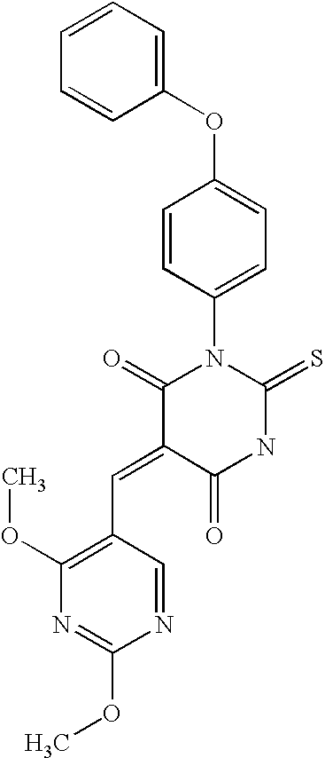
C1(OC2=CC=C(N3C(=O)C(=CC4=C(OC)N=C(OC)N=C4)C(=O)NC3=S)C=C2)=CC=CC=C1
